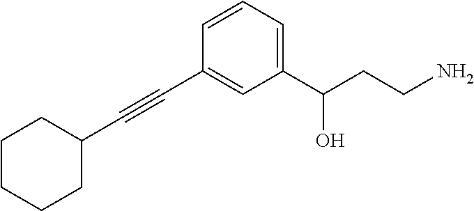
C1(C#CC2=CC(C(CCN)O)=CC=C2)CCCCC1
